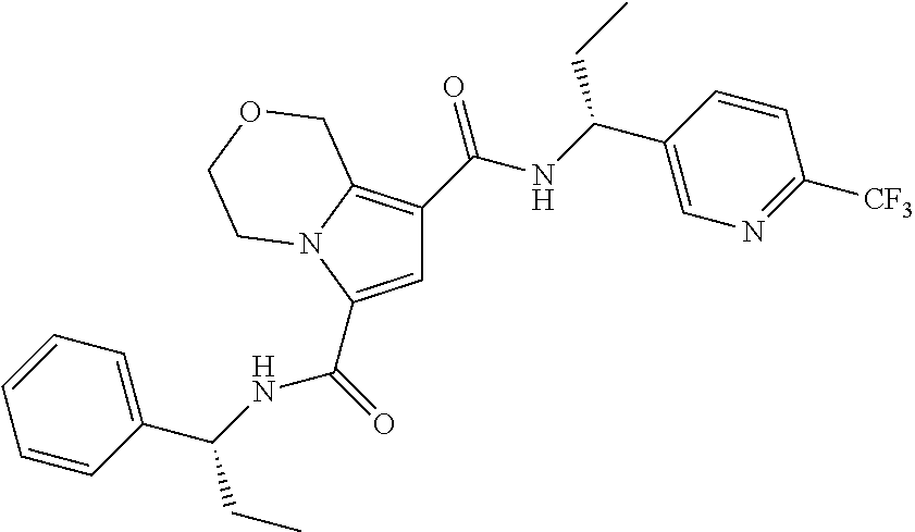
C1=C(C(=O)[HN]C(C2=CC=CC=C2)CC)N2C(=C1C(NC(C1=CN=C([CF3])C=C1)CC)=O)COCC2
